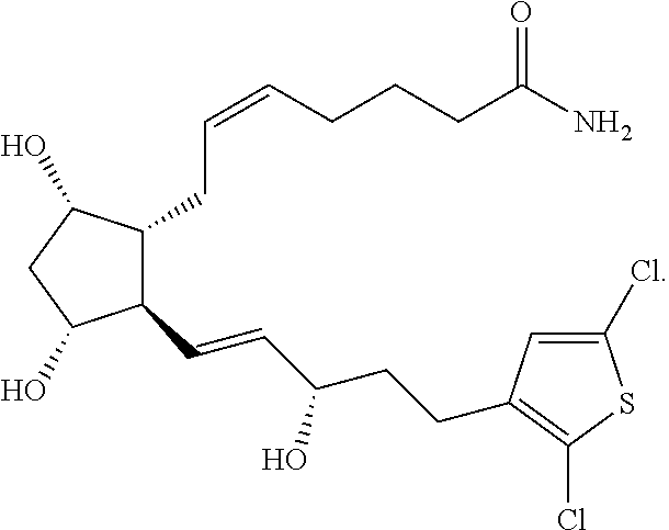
C1(C=CC(CCC2=C(Cl)SC(Cl)=C2)O)C(CC=CCCCC(N)=O)C(O)CC1O
